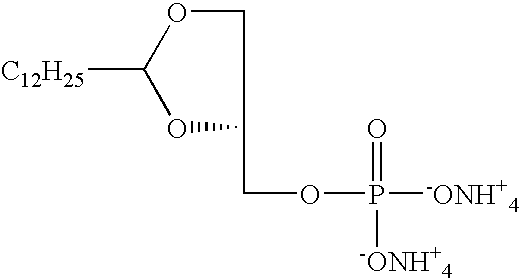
[C12H25]C1OCC(COP(=O)([-ONH+4])[-ONH+4])O1
